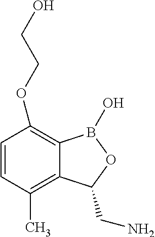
C1=CC(C)=C2C(=C1OCCO)B(O)OC2CN
